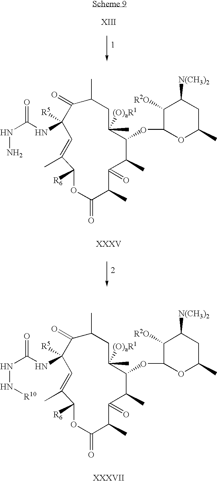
C1([R6])OC(=O)C(C)C(=O)C(C)C(OC2OC(C)CC([N(CH3)2])C2[R2O])C(C)([(O)aR1])CC(C)C(=O)C([R5])(NC(NN)=O)C=C1C.C1([R6])OC(=O)C(C)C(=O)C(C)C(OC2OC(C)CC([N(CH3)2])C2[R2O])C(C)([(O)aR1])CC(C)C(=O)C([R5])(NC(NN[R10])=O)C=C1C
